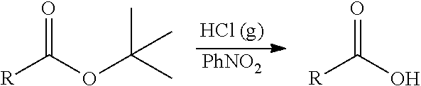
[PhNO2].O=C(OC(C)(C)C)[R].O=C(O)[R]
